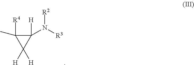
C1(N([R3])[R2])([H])C([R4])(C)C1([H])[H]
